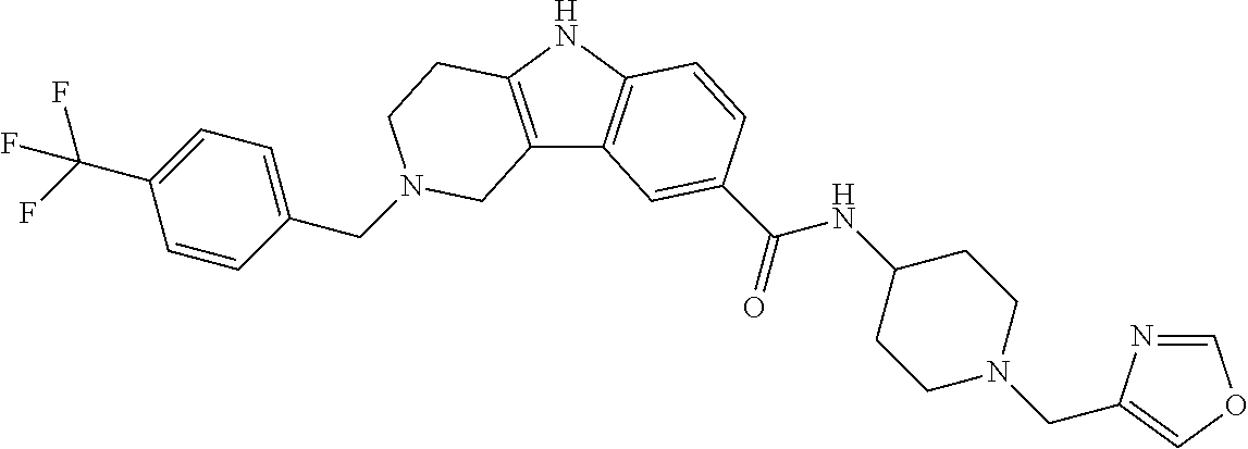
C(N1CCC2=C(C3=C(N2)C=CC(C(=O)NC2CCN(CC4=COC=N4)CC2)=C3)C1)C1=CC=C(C(F)(F)F)C=C1
